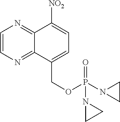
C12=NC=CN=C1C([NO2])=CC=C2COP(=O)(N1CC1)N1CC1
